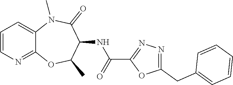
C12=NC=CC=C1N(C)C(=O)C(NC(C1=NN=C(CC3=CC=CC=C3)O1)=O)C(C)O2
